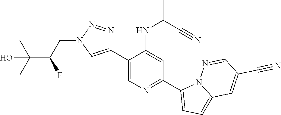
C1(C2=CN(CC(C(C)(C)O)F)N=N2)=CN=C(C2=CC=C3N2N=CC(C#N)=C3)C=C1NC(C)C#N
